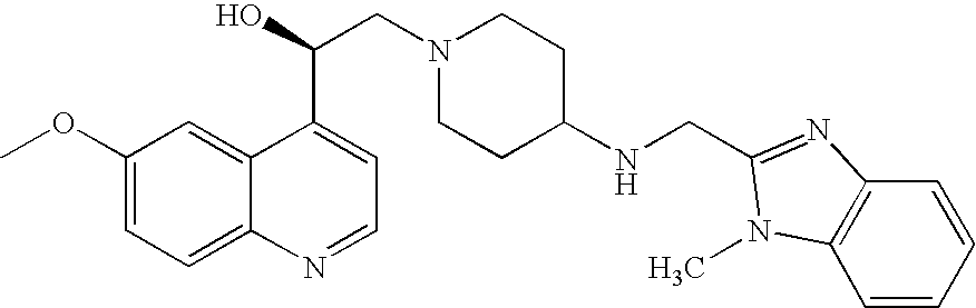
C1(OC)=CC=C2C(=C1)C(C(O)CN1CCC(NCC3=NC4=C(C=CC=C4)N3C)CC1)=CC=N2
